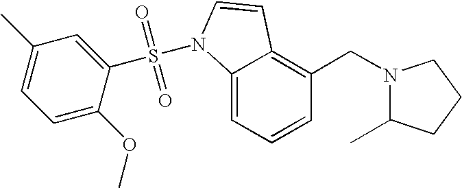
C1=CC=C2C(=C1CN1C(C)CCC1)C=CN2S(C1=CC(C)=CC=C1OC)(=O)=O
